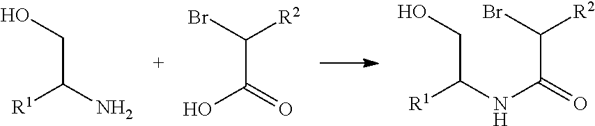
[R1]C(N)CO.OC(C(Br)[R2])=O.[R1]C(CO)NC(C(Br)[R2])=O
